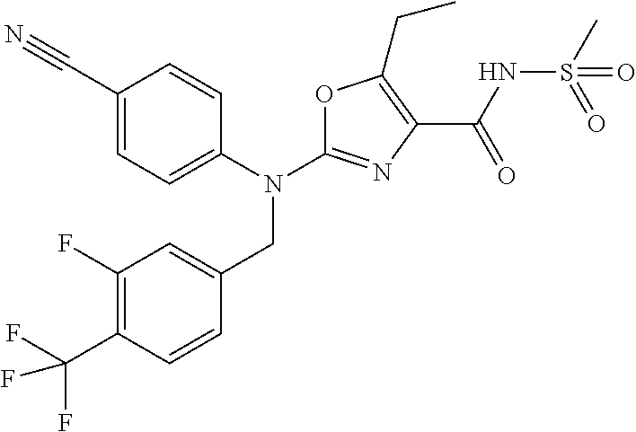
N(C1=NC(C(NS(C)(=O)=O)=O)=C(CC)O1)(CC1=CC(F)=C(C(F)(F)F)C=C1)C1=CC=C(C#N)C=C1
